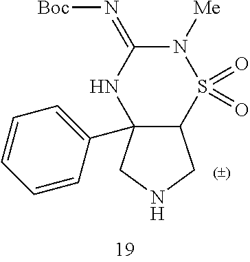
C12C(C3=CC=CC=C3)(CNC1)NC(=N[Boc])N([Me])S2(=O)=O
